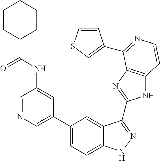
C1(C2=CN=CC(NC(C3CCCCC3)=O)=C2)=CC=C2C(=C1)C(C1=NC3=C(N1)C=CN=C3C1=CSC=C1)=NN2
